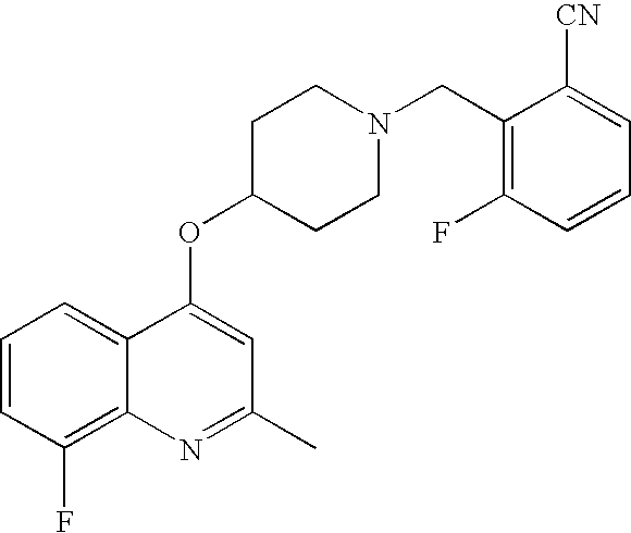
C1=CC(F)=C2C(=C1)C(OC1CCN(CC3=C(F)C=CC=C3[CN])CC1)=CC(C)=N2
